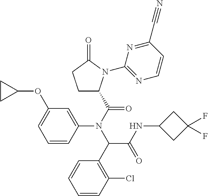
C1CC1OC1=CC=CC(N(C(=O)C2CCC(=O)N2C2=NC=CC(C#N)=N2)C(C2=C(Cl)C=CC=C2)C(NC2CC(F)(F)C2)=O)=C1
